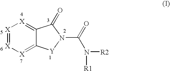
[X]1=[X][X]=C2C(=[X]1)C(=O)N(C(=O)N([R1])[R2])[Y]2
